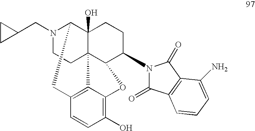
N1(CC2CC2)CCC23C4(O)C1CC1=C2C(=C(O)C=C1)OC3C(N1C(=O)C2=C(C1=O)C(N)=CC=C2)CC4
